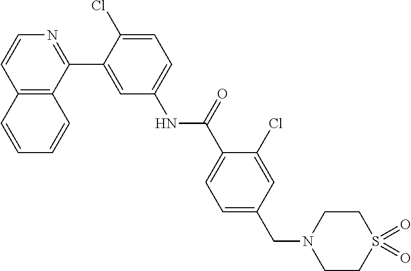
C12=C(C(C3=CC(NC(C4=CC=C(CN5CCS(=O)(=O)CC5)C=C4Cl)=O)=CC=C3Cl)=NC=C1)C=CC=C2
